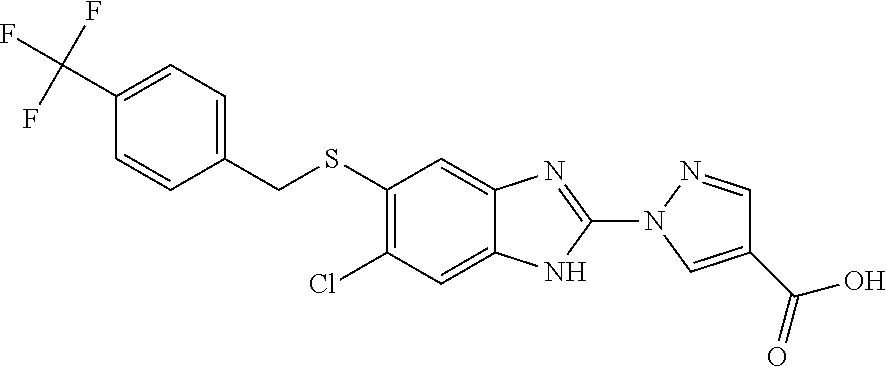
C1(SCC2=CC=C(C(F)(F)F)C=C2)=C(Cl)C=C2C(=C1)N=C(N1N=CC(C(O)=O)=C1)N2
